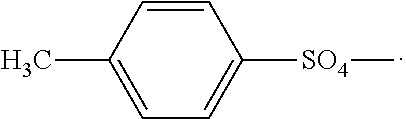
CC1=CC=C([SO4]C)C=C1
